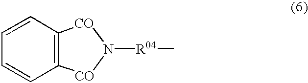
C1=CC=CC2=C1[CO]N([R04]C)[CO]2
